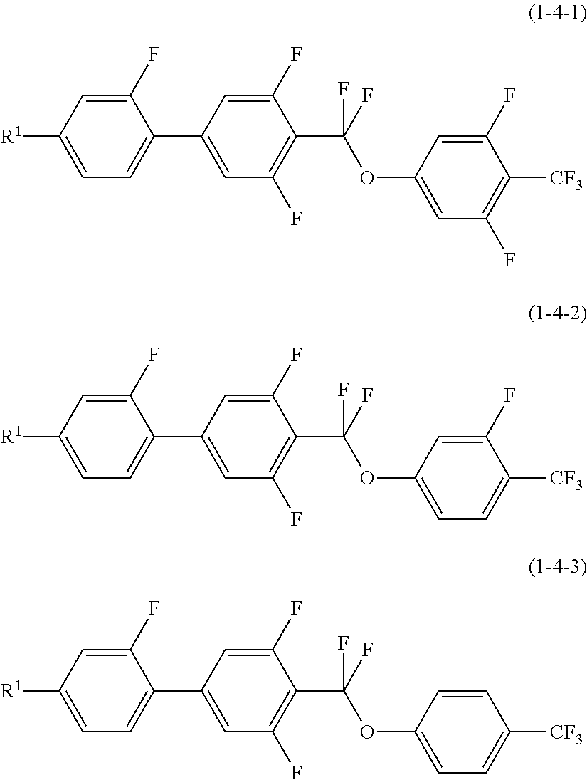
C1(F)=CC([R1])=CC=C1C1=CC(F)=C(C(OC2=CC(F)=C([CF3])C(F)=C2)(F)F)C(F)=C1.C1(F)=CC([R1])=CC=C1C1=CC(F)=C(C(OC2=CC=C([CF3])C(F)=C2)(F)F)C(F)=C1.C1(F)=CC([R1])=CC=C1C1=CC(F)=C(C(OC2=CC=C([CF3])C=C2)(F)F)C(F)=C1
